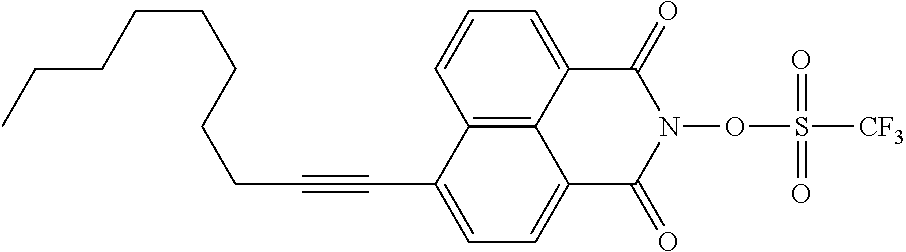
C12=C3C(=CC=C1)C(=O)N(OS([CF3])(=O)=O)C(=O)C3=CC=C2C#CCCCCCCCC
